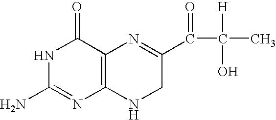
N1C(N)=NC2=C(C1=O)N=C(C(C(C)([H])O)=O)CN2
